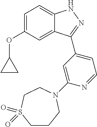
C1=C(OC2CC2)C=C2C(=C1)NN=C2C1=CC=NC(N2CCCS(=O)(=O)CC2)=C1
